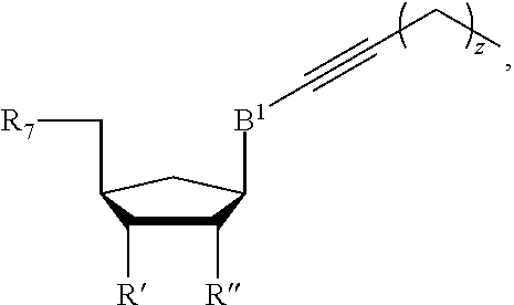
C1([R])C([R])C(C[R7])CC1[B1]C#CCC
